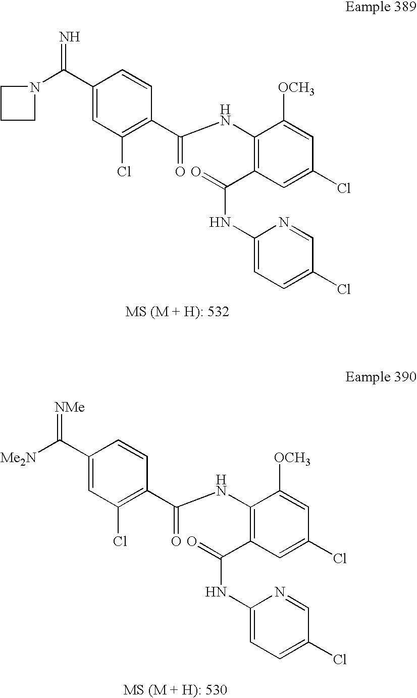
N=C(C1=CC(Cl)=C(C(NC2=C(C(NC3=CC=C(Cl)C=N3)=O)C=C(Cl)C=C2[OCH3])=O)C=C1)N1CCC1.C1(C(=[NMe])[Me2N])=CC(Cl)=C(C(NC2=C(C(NC3=CC=C(Cl)C=N3)=O)C=C(Cl)C=C2[OCH3])=O)C=C1
